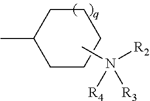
C1C(C)CCCC1.CN([R2])([R4])[R3]
